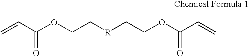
C=CC(OCC[R]CCOC(C=C)=O)=O
